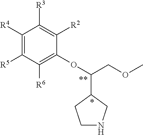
C1([R4])=C([R5])C([R6])=C(OC(COC)C2CNCC2)C([R2])=C1[R3]
